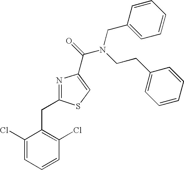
N1=C(CC2=C(Cl)C=CC=C2Cl)SC=C1C(=O)N(CCC1=CC=CC=C1)CC1=CC=CC=C1
